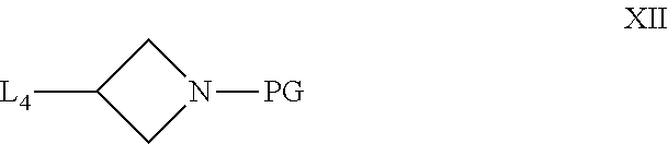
C1C([L4])CN1[PG]
